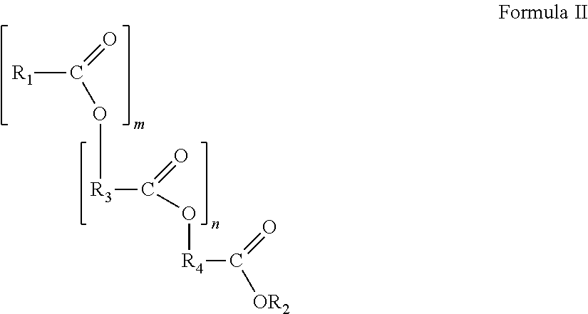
[R1]C(O[R3]C(O[R4]C([OR2])=O)=O)=O
